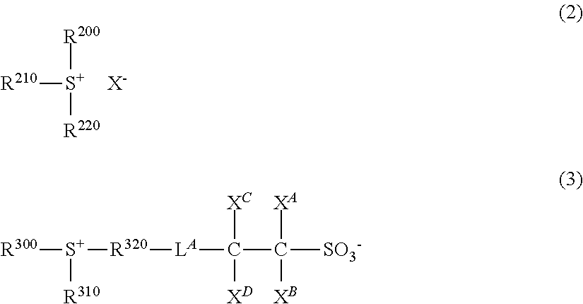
[R210][S+]([R200])[R220].[X-].[R300][S+]([R310])[R320][LA]C(C([SO3-])([XA])[XB])([XC])[XD]
